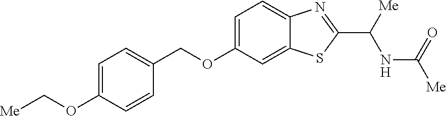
C(OC1=CC=C(COC2=CC=C3C(=C2)SC(C([Me])NC(=O)[Me])=N3)C=C1)[Me]
